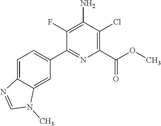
C1(C2=CC=C3C(=C2)N(C)C=N3)=NC(C(OC)=O)=C(Cl)C(N)=C1F
